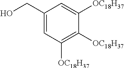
C1(CO)=CC([OC18H37])=C([OC18H37])C([OC18H37])=C1
